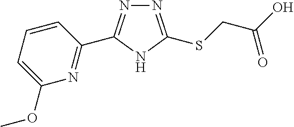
N1=C(C2=NC(OC)=CC=C2)NC(SCC(O)=O)=N1
